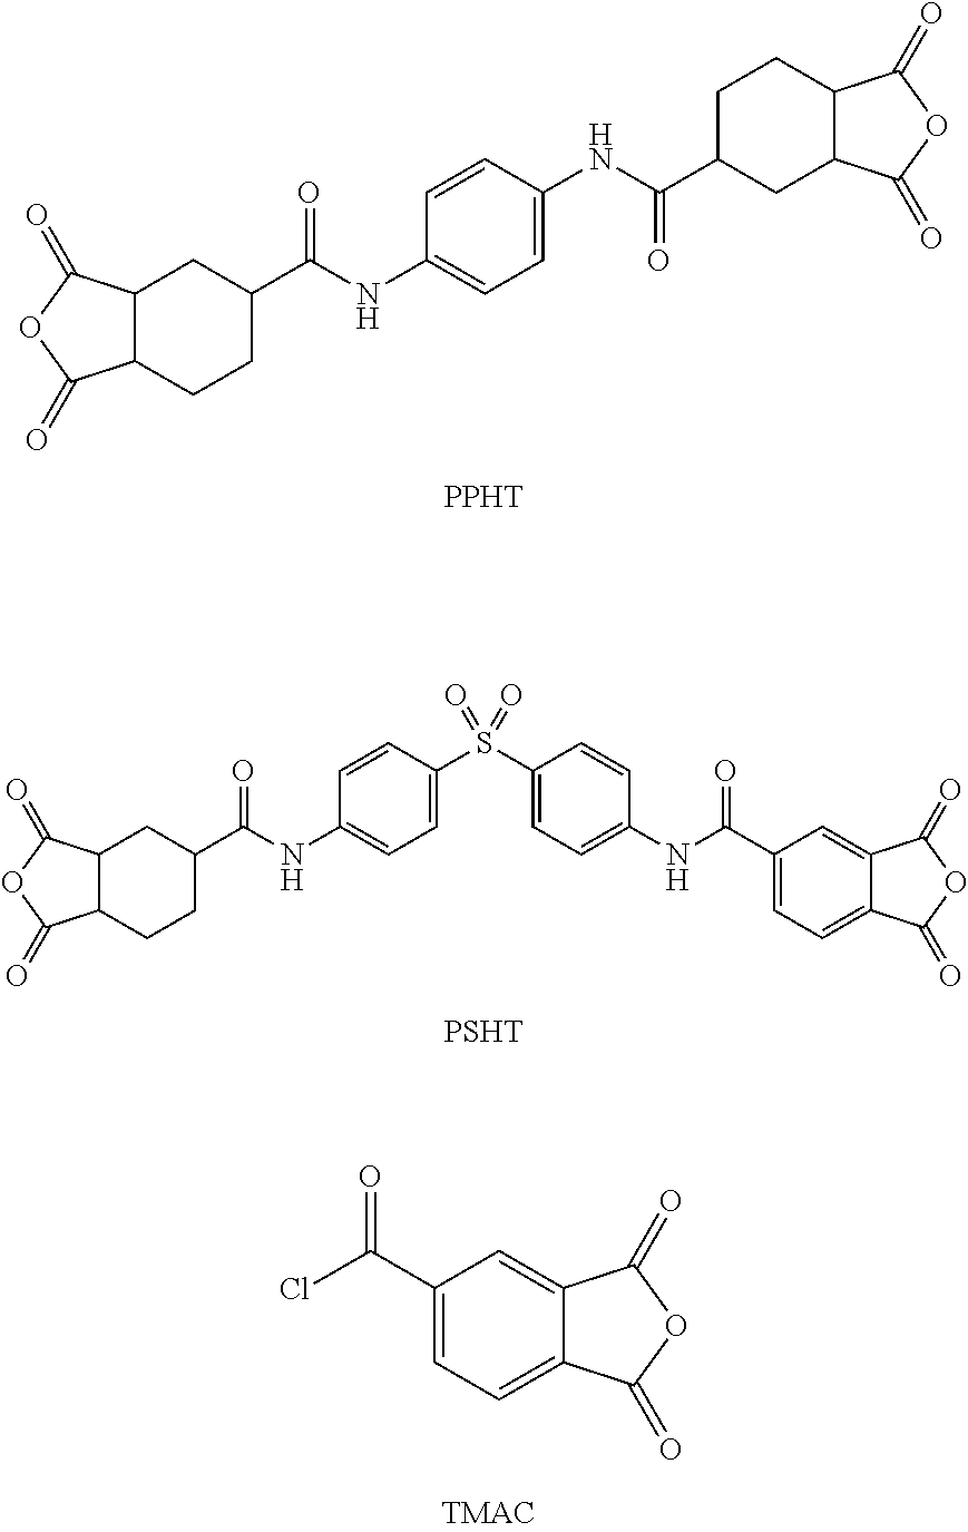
C12C(CCC(C(NC3=CC=C(NC(C4CC5C(CC4)C(=O)OC5=O)=O)C=C3)=O)C1)C(=O)OC2=O.[PPHT].C12C(CCC(C(NC3=CC=C(S(C4=CC=C(NC(=O)C5=CC=C6C(=C5)C(=O)OC6=O)C=C4)(=O)=O)C=C3)=O)C1)C(=O)OC2=O.[PSHT].C1=C(C(Cl)=O)C=C2C(=C1)C(=O)OC2=O
